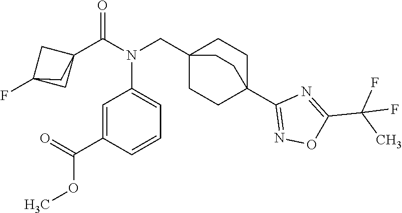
C1=C(C(=O)OC)C=CC=C1N(CC12CCC(C3=NOC(C(F)(C)F)=N3)(CC1)CC2)C(C12CC(F)(C1)C2)=O
